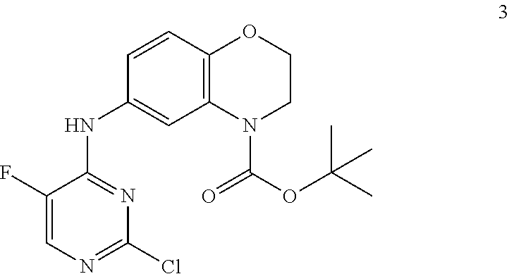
C1(F)=CN=C(Cl)N=C1NC1=CC2=C(C=C1)OCCN2C(OC(C)(C)C)=O
